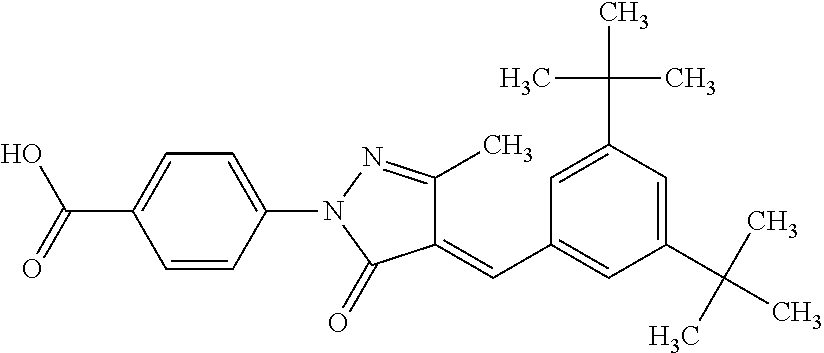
C1=CC(N2C(=O)C(=CC3=CC(C(C)(C)C)=CC(C(C)(C)C)=C3)C(C)=N2)=CC=C1C(O)=O
